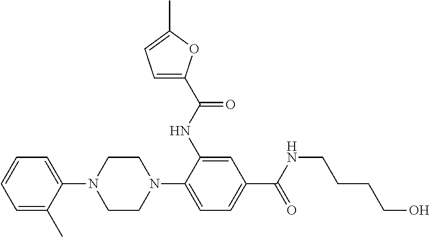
C1=CC=C(C)C(N2CCN(C3=CC=C(C(NCCCCO)=O)C=C3NC(C3=CC=C(C)O3)=O)CC2)=C1
